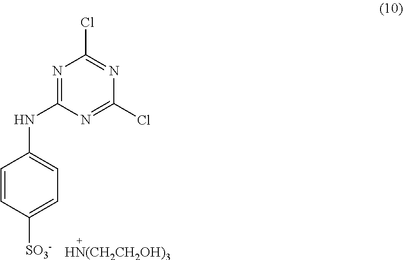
N1=C(NC2=CC=C([SO3-])C=C2)N=C(Cl)N=C1Cl.[HN(CH2CH2OH)3]
